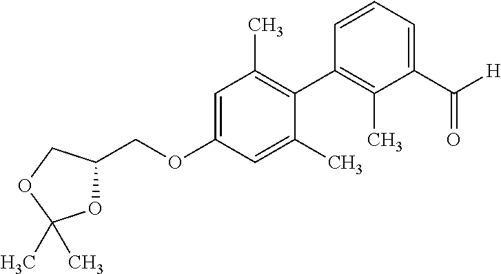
C1=C(OCC2OC(C)(C)OC2)C=C(C)C(C2=C(C)C(C([H])=O)=CC=C2)=C1C
